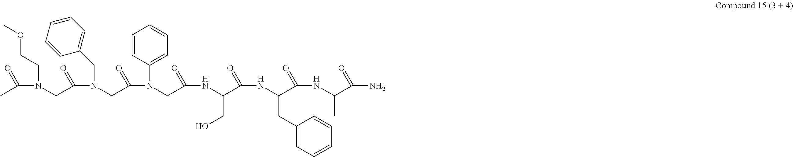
C(N(CCOC)CC(=O)N(CC1=CC=CC=C1)CC(N(CC(NC(C(NC(C(NC(C(N)=O)C)=O)CC1=CC=CC=C1)=O)CO)=O)C1=CC=CC=C1)=O)(C)=O
